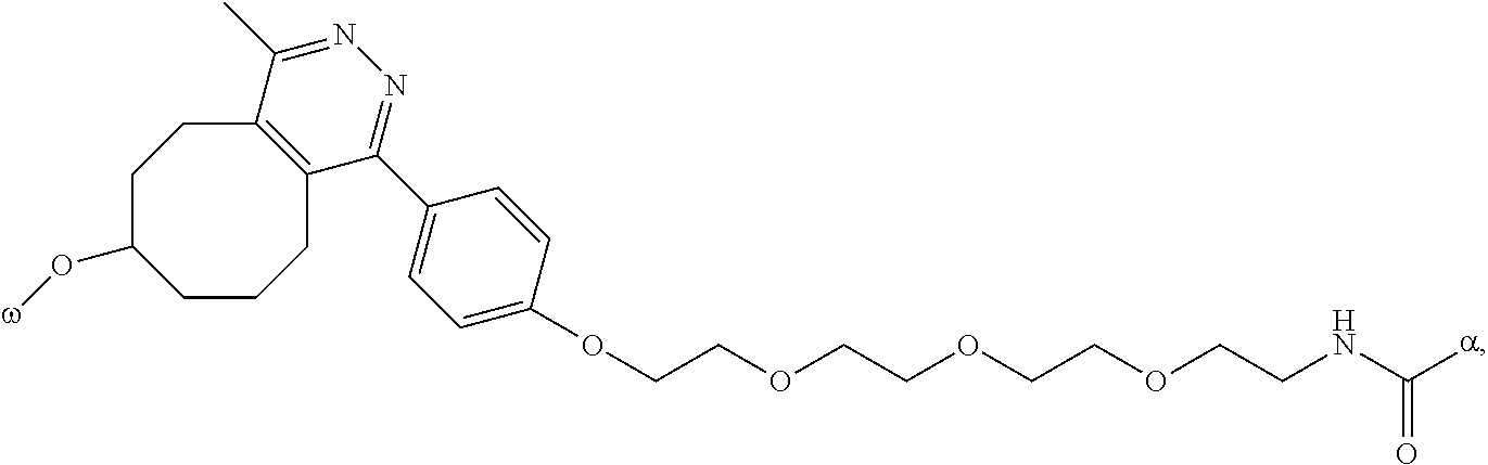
C1C(O[w])CCCC2=C(C1)C(C)=NN=C2C1=CC=C(OCCOCCOCCOCCNC([a])=O)C=C1
